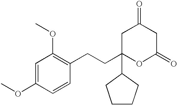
C1C(CCC2=C(OC)C=C(OC)C=C2)(C2CCCC2)OC(=O)CC1=O
